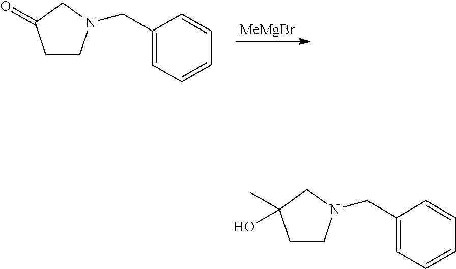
C1CN(CC2=CC=CC=C2)CC1=O.[MeMgBr].C1CN(CC2=CC=CC=C2)CC1(C)O
